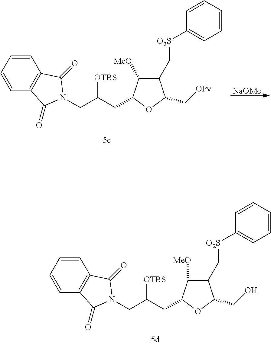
[NaOMe].C1(C[O2S]C2=CC=CC=C2)C([MeO])C(CC([OTBS])CN2C(=O)C3=C(C2=O)C=CC=C3)OC1C[OPv].C1(C[O2S]C2=CC=CC=C2)C([MeO])C(CC([OTBS])CN2C(=O)C3=C(C2=O)C=CC=C3)OC1CO
